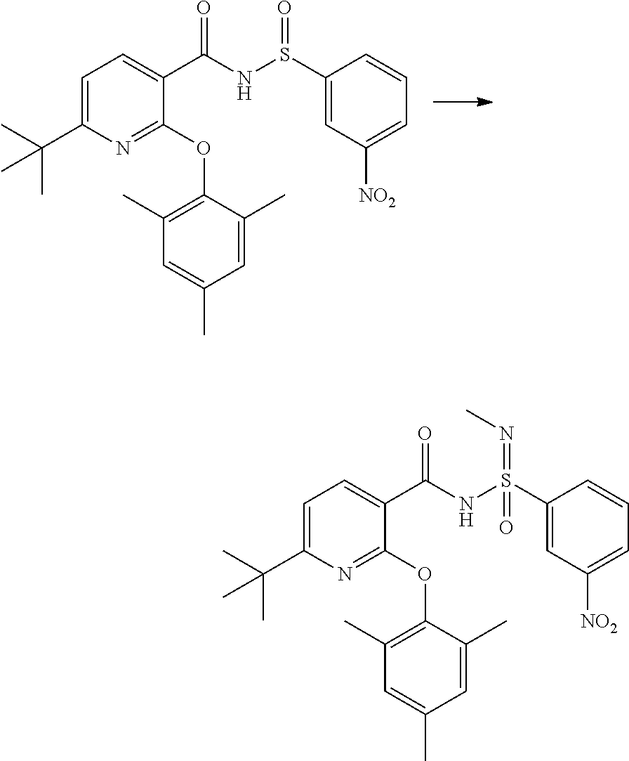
C1=C(C(C)(C)C)N=C(OC2=C(C)C=C(C)C=C2C)C(C(NS(C2=CC([NO2])=CC=C2)=O)=O)=C1.C1=C(C(C)(C)C)N=C(OC2=C(C)C=C(C)C=C2C)C(C(NS(C2=CC([NO2])=CC=C2)(=O)=NC)=O)=C1
